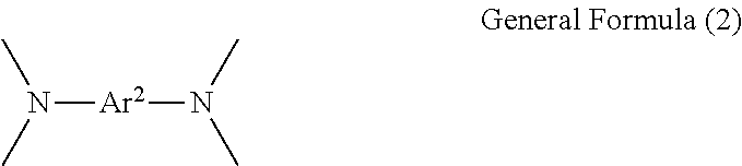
N([Ar2]N(C)C)(C)C
